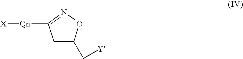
C1C(C[Y])ON=C1[Qn][X]
